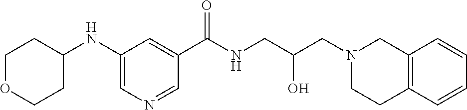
C1(NC2CCOCC2)=CN=CC(C(NCC(CN2CCC3=C(C2)C=CC=C3)O)=O)=C1
